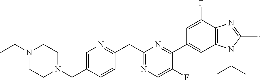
N1(CC)CCN(CC2=CN=C(CC3=NC=C(F)C(C4=CC5=C(C(F)=C4)N=C(C)N5C(C)C)=N3)C=C2)CC1
